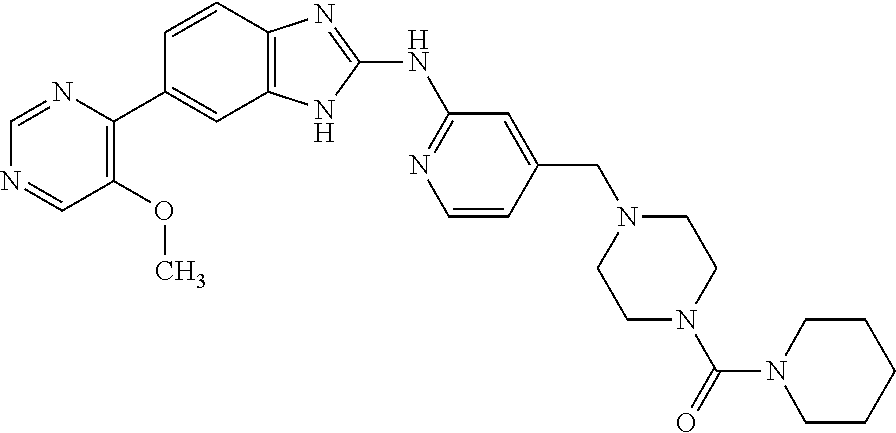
C1=NC(C2=CC3=C(C=C2)N=C(NC2=NC=CC(CN4CCN(C(=O)N5CCCCC5)CC4)=C2)N3)=C(OC)C=N1
